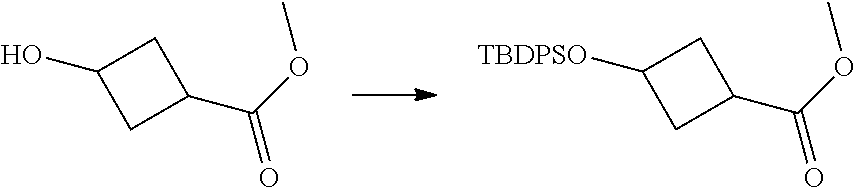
C1(O)CC(C(OC)=O)C1.C1([TBDPSO])CC(C(OC)=O)C1
